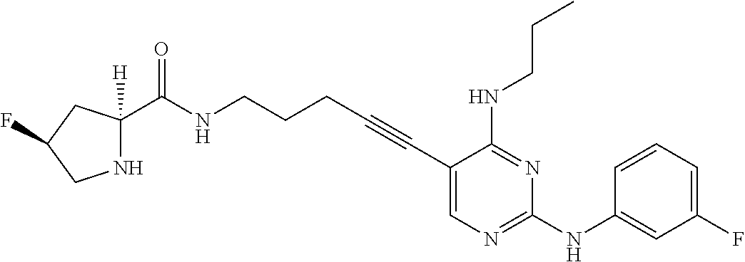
C1(C#CCCCNC(=O)C2([H])NCC(F)C2)=CN=C(NC2=CC(F)=CC=C2)N=C1NCCC
